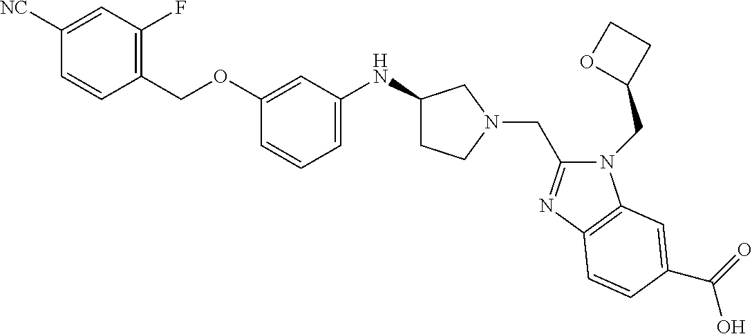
C1([NC])=CC(F)=C(COC2=CC(NC3CCN(CC4=NC5=C(N4CC4CCO4)C=C(C(=O)O)C=C5)C3)=CC=C2)C=C1
